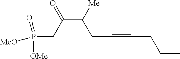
C(C([Me])CC#CCCC)(CP([OMe])(=O)[MeO])=O
